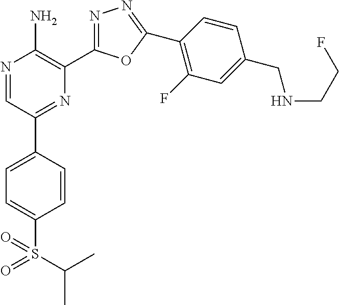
N1=CC(C2=CC=C(S(C(C)C)(=O)=O)C=C2)=NC(C2=NN=C(C3=C(F)C=C(CNCCF)C=C3)O2)=C1N
